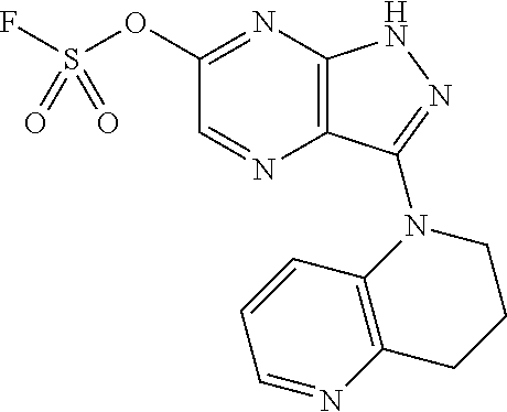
C12=C(C(N3C4=C(CCC3)N=CC=C4)=NN1)N=CC(OS(F)(=O)=O)=N2
